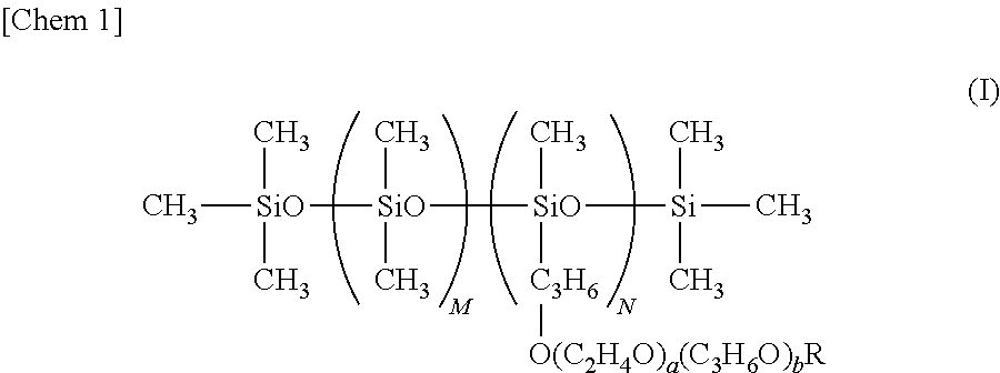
C[SiO]([SiO]([SiO]([Si](C)(C)C)(C)[C3H6][O(C2H4O)a(C3H6O)bR])(C)C)(C)C
